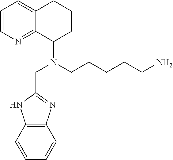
C1=CN=C2C(=C1)CCCC2N(CCCCCN)CC1=NC2=C(N1)C=CC=C2
